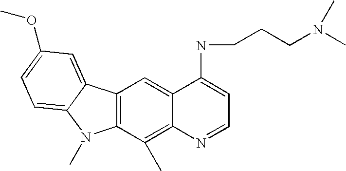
C12=C(C(C)=C3C(=C1)C(NCCCN(C)C)=CC=N3)N(C)C1=CC=C(OC)C=C21
